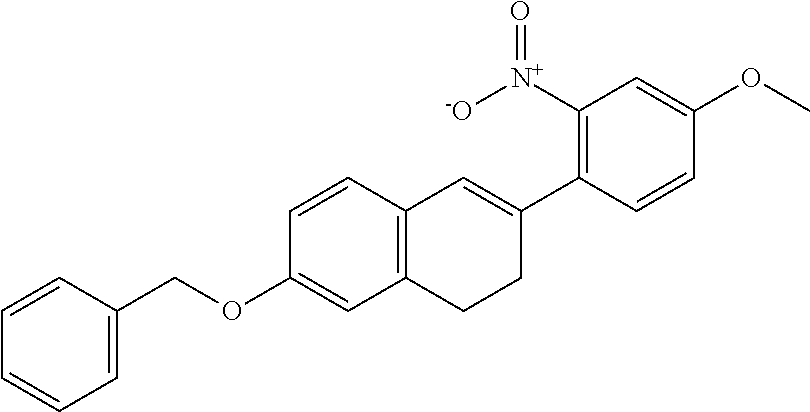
C1=CC(COC2=CC3=C(C=C2)C=C(C2=C([N+]([-O])=O)C=C(OC)C=C2)CC3)=CC=C1
